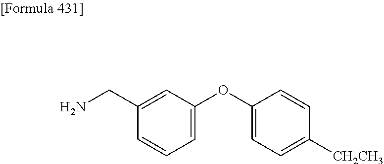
C1=C(OC2=CC=C([CH2CH3])C=C2)C=C(CN)C=C1
